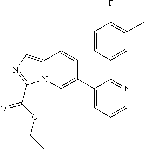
C1(C2=CN3C(=CN=C3C(OCC)=O)C=C2)=CC=CN=C1C1=CC(C)=C(F)C=C1
